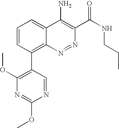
N1=C(OC)N=CC(C2=C3N=NC(C(NCCC)=O)=C(N)C3=CC=C2)=C1OC
